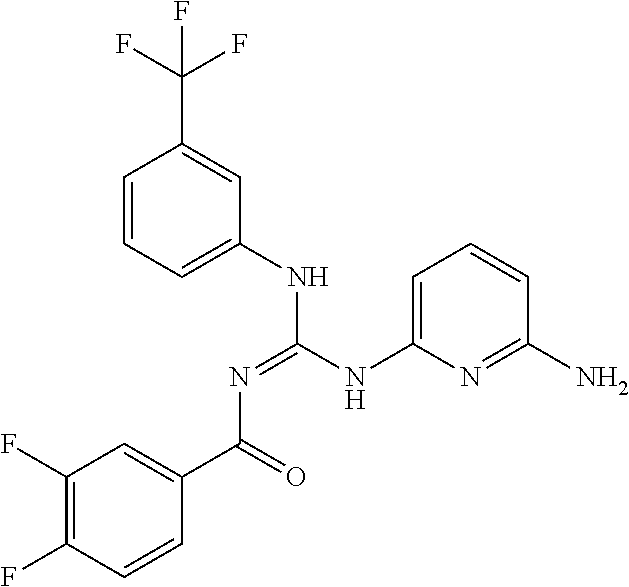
C1(F)=C(F)C=CC(C(=O)N=C(NC2=CC=CC(C(F)(F)F)=C2)NC2=CC=CC(N)=N2)=C1
